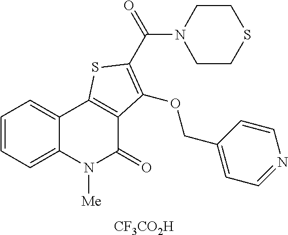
[CF3CO2H].C1=CC=C2C(=C1)C1=C(C(=O)N2[Me])C(OCC2=CC=NC=C2)=C(C(N2CCSCC2)=O)S1
